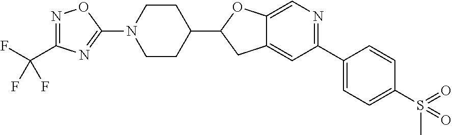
C12=CC(C3=CC=C(S(=O)(=O)C)C=C3)=NC=C1OC(C1CCN(C3=NC(C(F)(F)F)=NO3)CC1)C2
